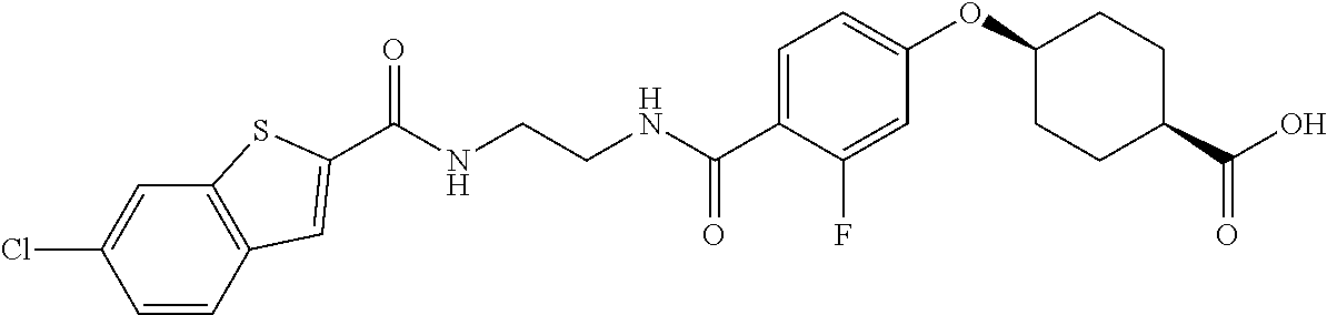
C(NCCNC(C1=CC=C(OC2CCC(C(O)=O)CC2)C=C1F)=O)(=O)C1=CC2=C(C=C(Cl)C=C2)S1
